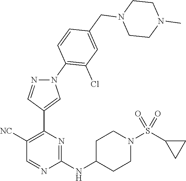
C1([NC])=C(C2=CN(C3=C(Cl)C=C(CN4CCN(C)CC4)C=C3)N=C2)N=C(NC2CCN(S(C3CC3)(=O)=O)CC2)N=C1
